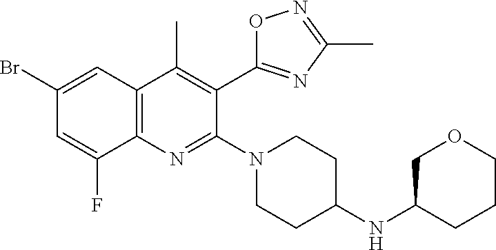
C1(Br)=CC2=C(C(F)=C1)N=C(N1CCC(NC3COCCC3)CC1)C(C1=NC(C)=NO1)=C2C
